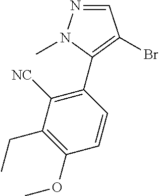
N1=CC(Br)=C(C2=C([NC])C(CC)=C(OC)C=C2)N1C
